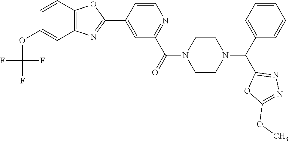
C1=C(C2=NC3=C(O2)C=CC(OC(F)(F)F)=C3)C=CN=C1C(=O)N1CCN(C(C2=CC=CC=C2)C2=NN=C(OC)O2)CC1
